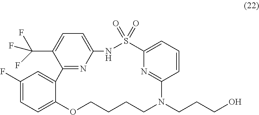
C1(F)=CC=C2C(=C1)C1=NC(=CC=C1C(F)(F)F)NS(=O)(=O)C1=CC=CC(=N1)N(CCCO)CCCCO2
